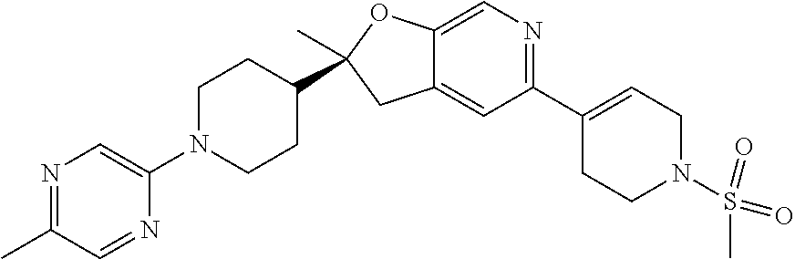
C1C2=CC(C3=CCN(S(=O)(C)=O)CC3)=NC=C2OC1(C1CCN(C2=CN=C(C)C=N2)CC1)C
